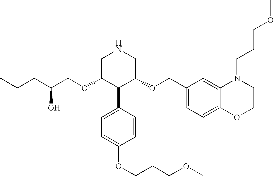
O(C1C(C2=CC=C(OCCCOC)C=C2)C(OCC2=CC=C3C(=C2)N(CCCOC)CCO3)CNC1)CC(CCC)O
